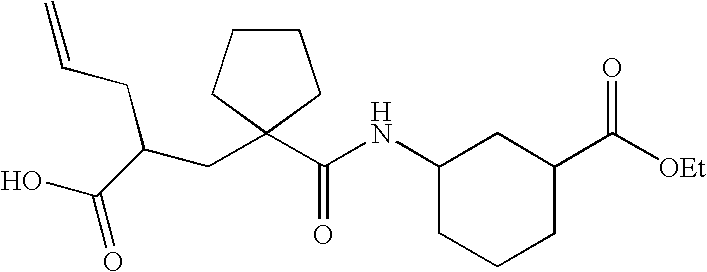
C1(NC(C2(CC(CC=C)C(=O)O)CCCC2)=O)CCCC(C([OEt])=O)C1
